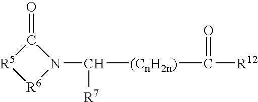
[R5]1[R6]N(C([R7])[(CnH2n)]C([R12])=O)C1=O
